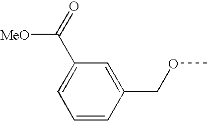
C1=CC(COC)=CC(C(=O)[MeO])=C1
